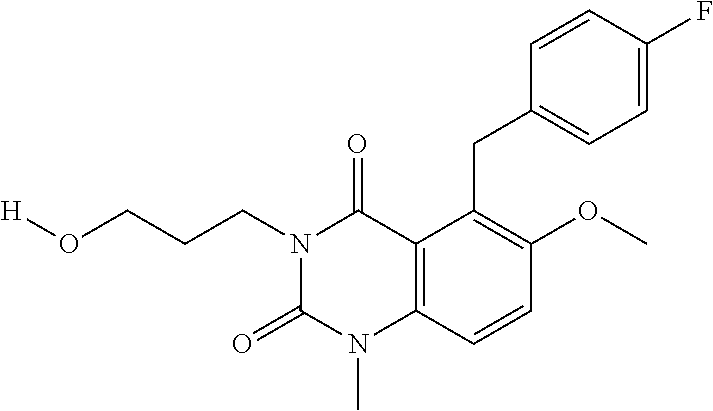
[H]OCCCN1C(=O)N(C)C2=C(C1=O)C(CC1=CC=C(F)C=C1)=C(OC)C=C2
